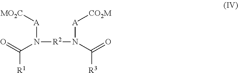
N([R2]N([A][CO2M])C(=O)[R3])([A][MO2C])C(=O)[R1]
